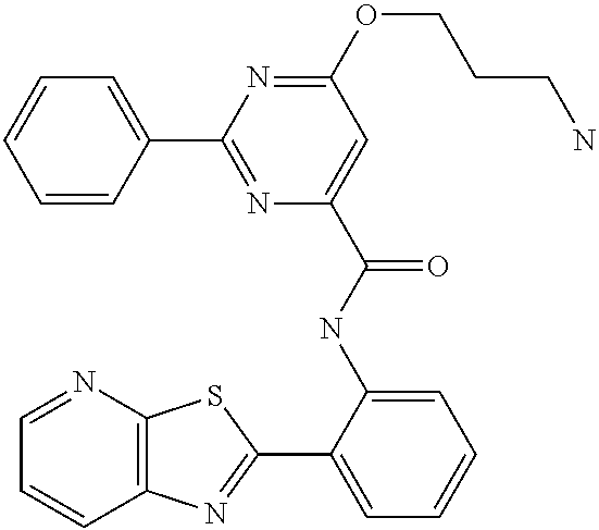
C1=NC2=C(C=C1)N=C(C1=CC=CC=C1NC(=O)C1=CC(OCCCN)=NC(C3=CC=CC=C3)=N1)S2
